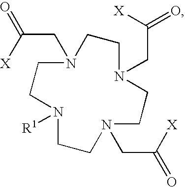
[X]C(=O)CN1CCN(CC(=O)[X])CCN(CC(=O)[X])CCN([R1])CC1
